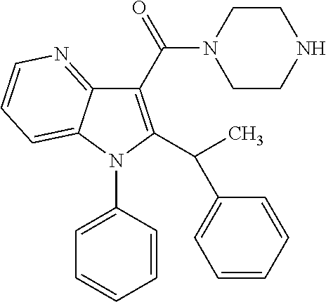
C1(C(=O)N2CCNCC2)=C(C(C)C2=CC=CC=C2)N(C2=CC=CC=C2)C2=CC=CN=C12
